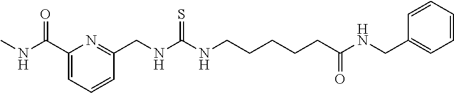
C1(C(=O)NC)=CC=CC(CNC(=S)NCCCCCC(=O)NCC2=CC=CC=C2)=N1
